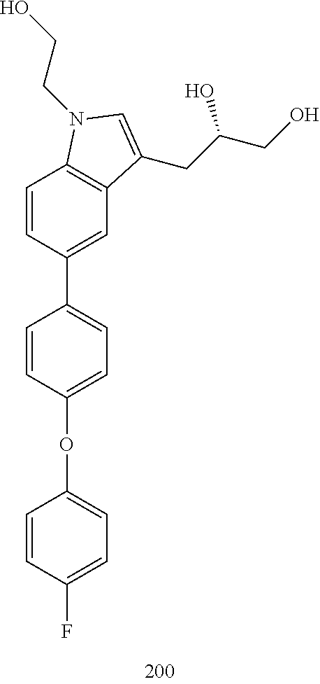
C1=CC(OC2=CC=C(F)C=C2)=CC=C1C1=CC2=C(C=C1)N(CCO)C=C2CC(CO)O
